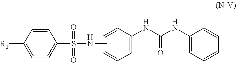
C1([R1])=CC=C(S(NC)(=O)=O)C=C1.C1=CC=C(NC(NC2=CC=CC=C2)=O)C=C1
